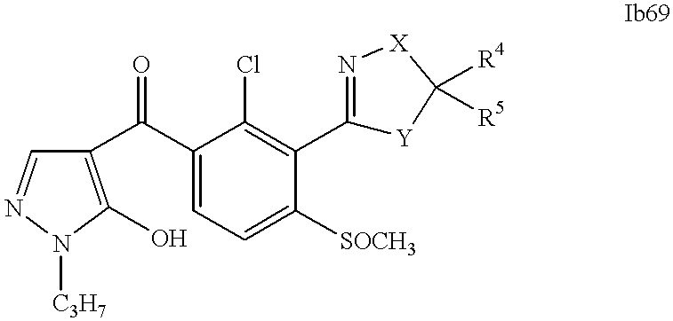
C1(C(C2=C(O)N([C3H7])N=C2)=O)=CC=C([SOCH3])C(C2=N[X]C([R4])([R5])[Y]2)=C1Cl
